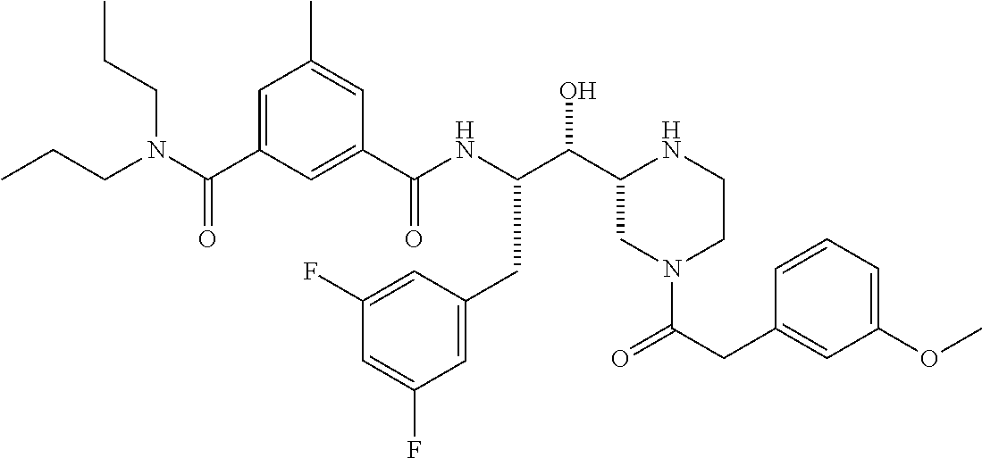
C(C1CN(C(CC2=CC(OC)=CC=C2)=O)CCN1)(O)C(NC(C1=CC(C(N(CCC)CCC)=O)=CC(C)=C1)=O)CC1=CC(F)=CC(F)=C1
